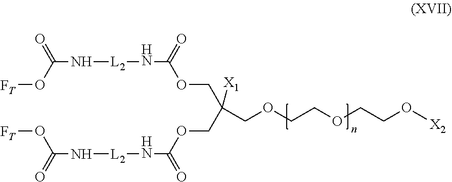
C(C(COC(=O)N[L2]NC(O[FT])=O)([X1])COCCOCCO[X2])OC(=O)N[L2]NC(O[FT])=O
